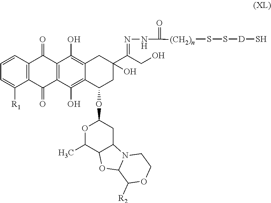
S(S[(CH2)n]C(NN=C(C1(O)CC2=C(O)C3=C(C(O)=C2C(OC2OC(C)C4C(C2)N2C(O4)C([R2])OCC2)C1)C(=O)C1=C(C3=O)C=CC=C1[R1])CO)=O)[D]S
